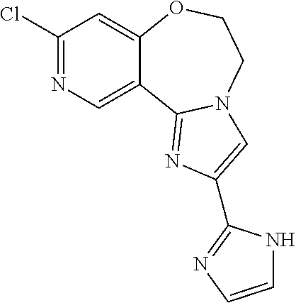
C1(Cl)=NC=C2C(=C1)OCCN1C2=NC(C2=NC=CN2)=C1
